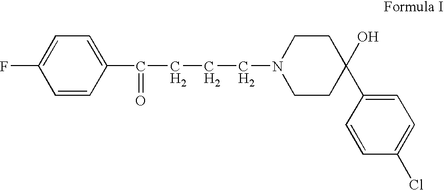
FC1=CC=C(C(=O)CCCN2CCC(O)(C3=CC=C(Cl)C=C3)CC2)C=C1
